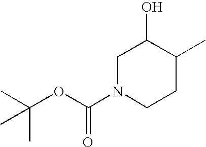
N1(C(OC(C)(C)C)=O)CCC(C)C(O)C1
